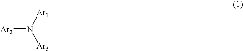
[Ar2]N([Ar3])[Ar1]
